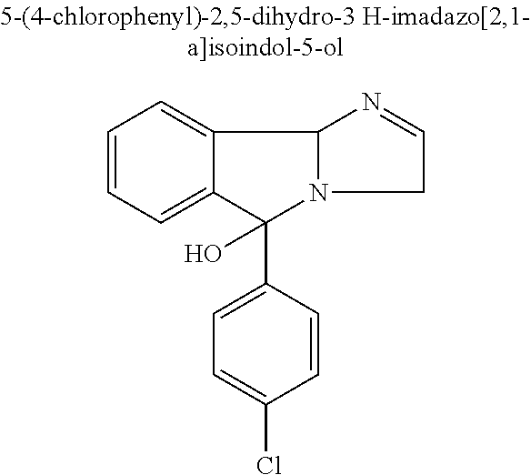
C1=CC=C2C(=C1)C1N(C2(O)C2=CC=C(Cl)C=C2)CC=N1
